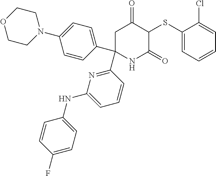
C1C(C2=CC=C(N3CCOCC3)C=C2)(C2=NC(NC3=CC=C(F)C=C3)=CC=C2)NC(=O)C(SC2=CC=CC=C2Cl)C1=O
